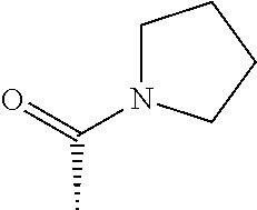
C1N(C(=O)C)CCC1
